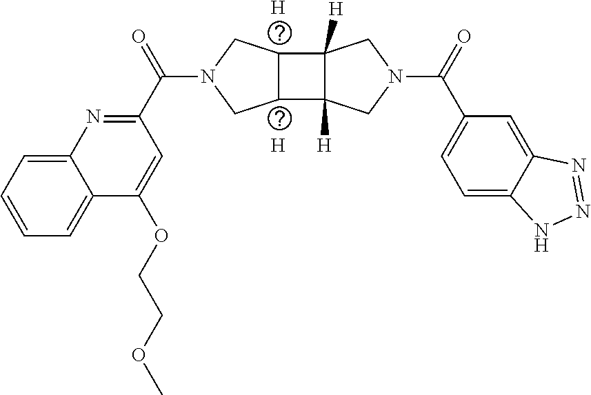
[H].[H].N1=C(C(N2CC3C(C4([H])C3([H])CN(C(C3=CC=C5C(=C3)N=NN5)=O)C4)C2)=O)C=C(OCCOC)C2=CC=CC=C12
